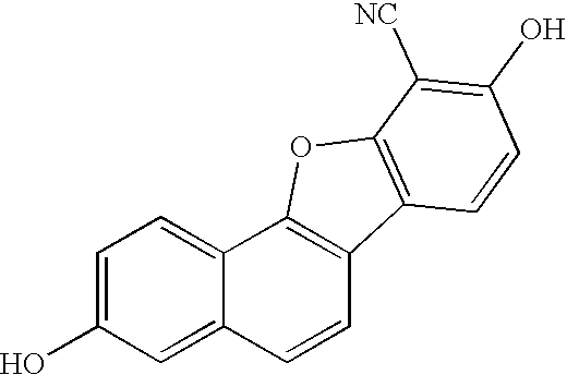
C1=C(O)C=C2C(=C1)C1=C(C=C2)C2=C(O1)C([NC])=C(O)C=C2
